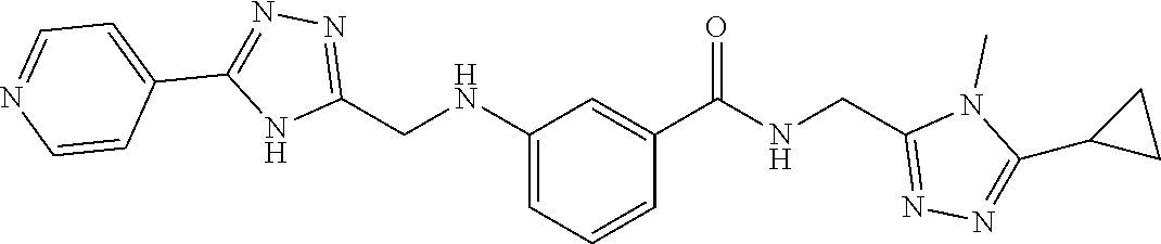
C1(CNC2=CC=CC(C(=O)NCC3=NN=C(C4CC4)N3C)=C2)=NN=C(C2=CC=NC=C2)N1
